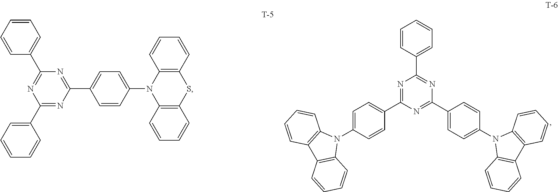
C1=CC(C2=NC(C3=CC=C(N4C5=C(C6=C4C=CC=C6)C=CC=C5)C=C3)=NC(C3=CC=C(N4C5=C(C6=C4C=CC=C6)C=CC=C5)C=C3)=N2)=CC=C1.C1=C(C2=NC(C3=CC=CC=C3)=NC(C3=CC=CC=C3)=N2)C=CC(N2C3=C(SC4=C2C=CC=C4)C=CC=C3)=C1
